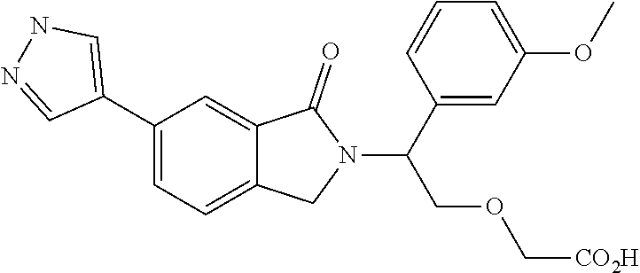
C1(C2=CNN=C2)=CC=C2C(=C1)C(=O)N(C(C1=CC(OC)=CC=C1)COC[CO2H])C2
